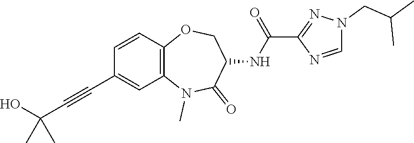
C12=C(C=CC(C#CC(O)(C)C)=C1)OCC(NC(C1=NN(CC(C)C)C=N1)=O)C(=O)N2C
